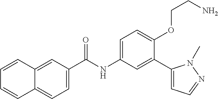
C12=CC(C(=O)NC3=CC=C(OCCN)C(C4=CC=NN4C)=C3)=CC=C1C=CC=C2
